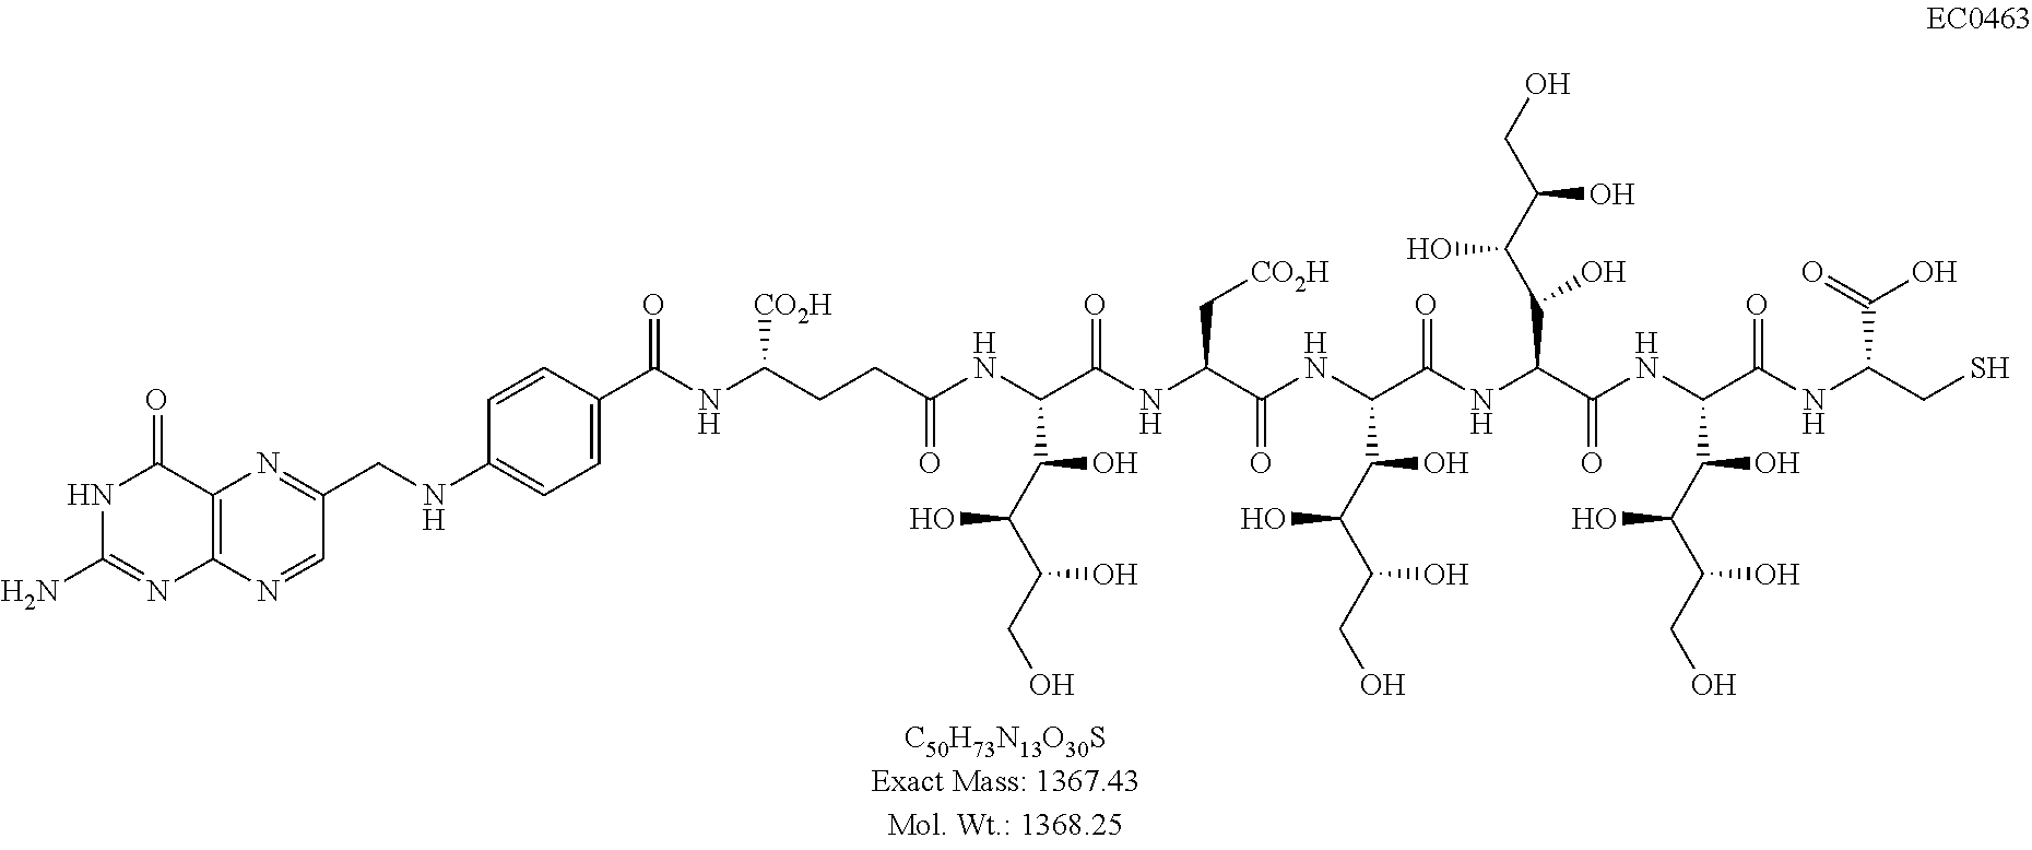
C12=C(N=CC(CNC3=CC=C(C(NC(CCC(NC(C(NC(C(NC(C(O)C(C(CO)O)O)C(NC(C(NC(C(O)C(C(CO)O)O)C(=O)NC(CS)C(=O)O)=O)C(O)C(C(CO)O)O)=O)=O)C[CO2H])=O)C(O)C(C(CO)O)O)=O)[CO2H])=O)C=C3)=N1)N=C(N)NC2=O
